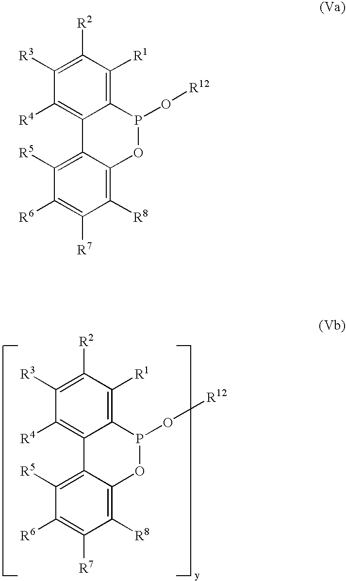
C12=C([R1])C([R2])=C([R3])C([R4])=C1C1=C([R5])C([R6])=C([R7])C([R8])=C1OP2O[R12].C12=C([R1])C([R2])=C([R3])C([R4])=C1C1=C([R5])C([R6])=C([R7])C([R8])=C1OP2O[R12]
